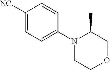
C1([NC])=CC=C(N2CCOCC2C)C=C1
